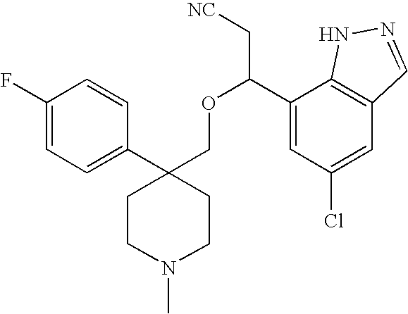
C1(F)=CC=C(C2(COC(C3=CC(Cl)=CC4=C3NN=C4)C[NC])CCN(C)CC2)C=C1
